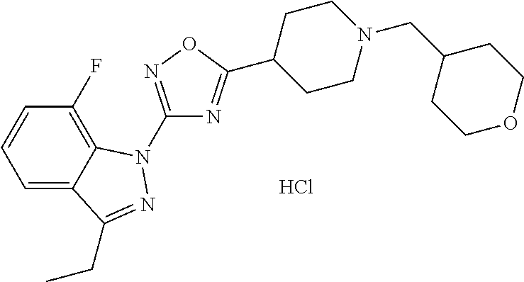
C1(F)=C2C(=CC=C1)C(CC)=NN2C1=NOC(C2CCN(CC3CCOCC3)CC2)=N1.Cl
